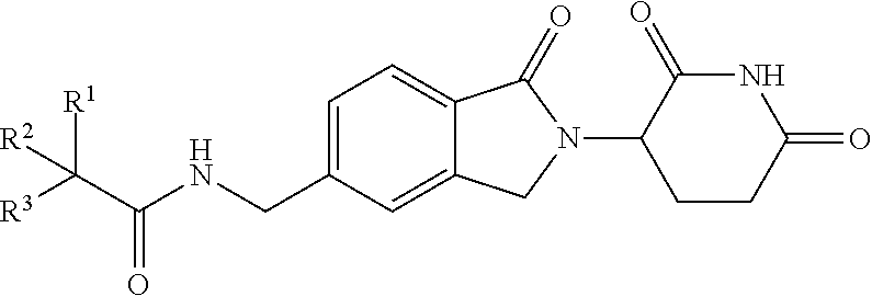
C(C(NCC1=CC=C2C(=C1)CN(C1CCC(=O)NC1=O)C2=O)=O)([R3])([R2])[R1]
